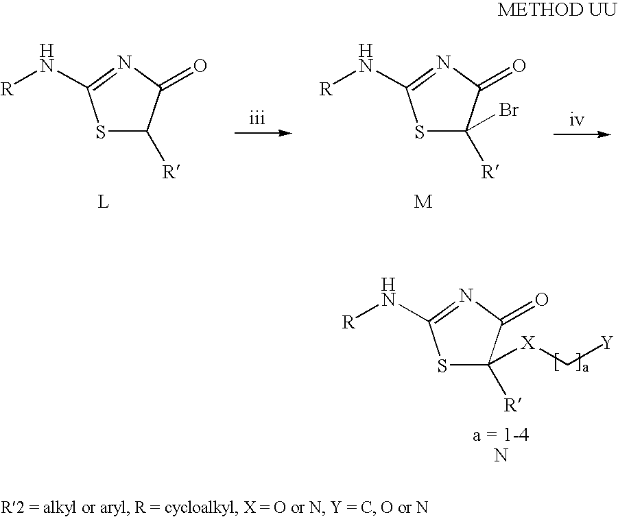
S1C([R])C(=O)N=C1N[R].[L].S1C([R])(Br)C(=O)N=C1N[R].[M].[a = 1-4N].S1C([R])([X]C[Y])C(=O)N=C1N[R]
